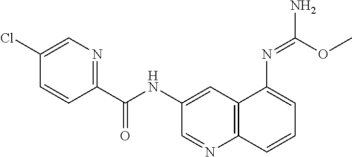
C1=C(Cl)C=CC(C(NC2=CC3=C(N=C2)C=CC=C3N=C(OC)N)=O)=N1
